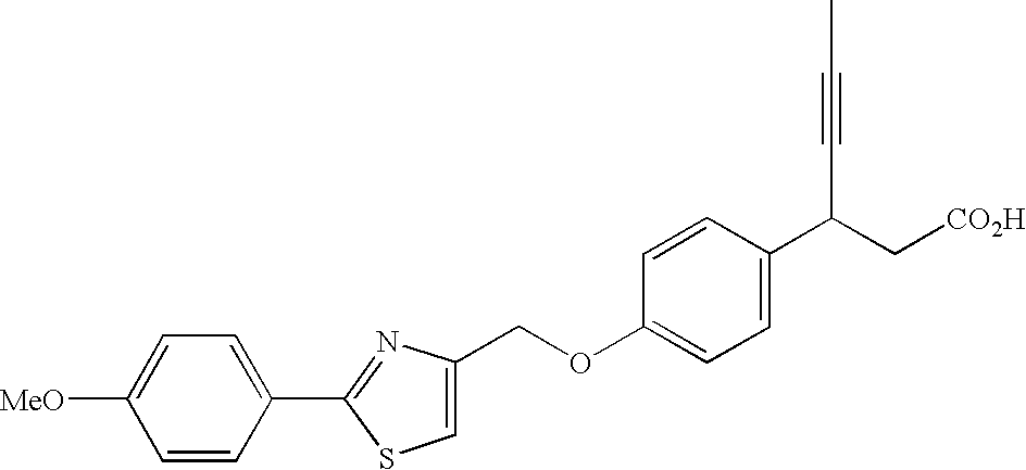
C(OC1=CC=C(C(C#CC)C[CO2H])C=C1)C1=CSC(C2=CC=C([MeO])C=C2)=N1
